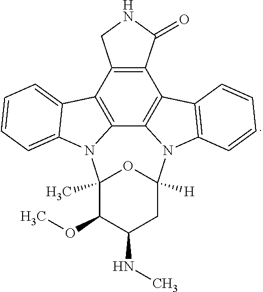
C12=C(C3=C4C5=C1C1=C(N5C5([H])CC(NC)C(OC)C(C)(N4C4=CC=CC=C34)O5)C=CC=C1)CNC2=O
